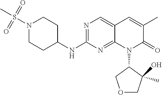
N1(S(C)(=O)=O)CCC(NC2=NC=C3C(=N2)N(C2COCC2(C)O)C(=O)C(C)=C3)CC1
